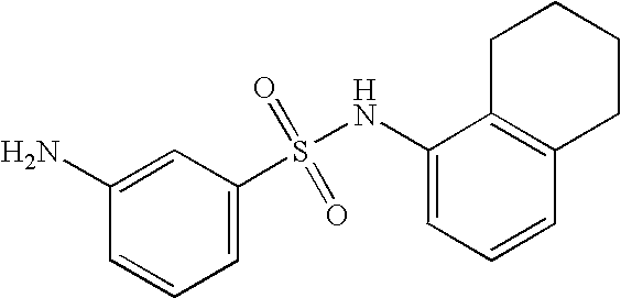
N(S(C1=CC=CC(N)=C1)(=O)=O)C1=CC=CC2=C1CCCC2
